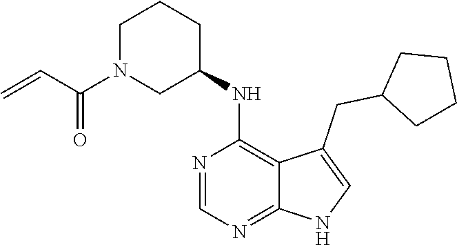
C1N(C(C=C)=O)CC(NC2=C3C(=NC=N2)NC=C3CC2CCCC2)CC1
